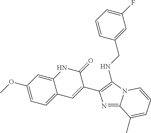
N1=C2N(C(NCC3=CC(F)=CC=C3)=C1C1=CC3=CC=C(OC)C=C3NC1=O)C=CC=C2C
